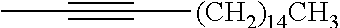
CC#C[(CH2)14CH3]
